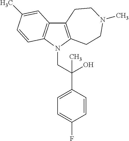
C12=C(N(CC(C3=CC=C(F)C=C3)(O)C)C3=C1C=C(C)C=C3)CCN(C)CC2
